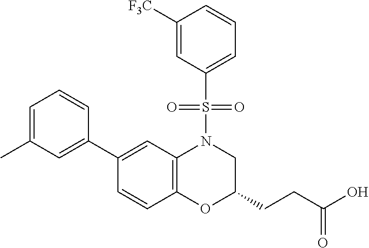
C1(C2=CC(C)=CC=C2)=CC2=C(C=C1)OC(CCC(O)=O)CN2S(=O)(=O)C1=CC=CC([F3C])=C1
